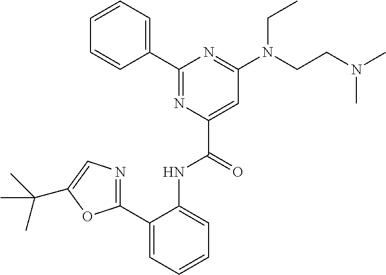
C1=CC=CC(C2=NC(C(=O)NC3=CC=CC=C3C3=NC=C(C(C)(C)C)O3)=CC(N(CCN(C)C)CC)=N2)=C1
